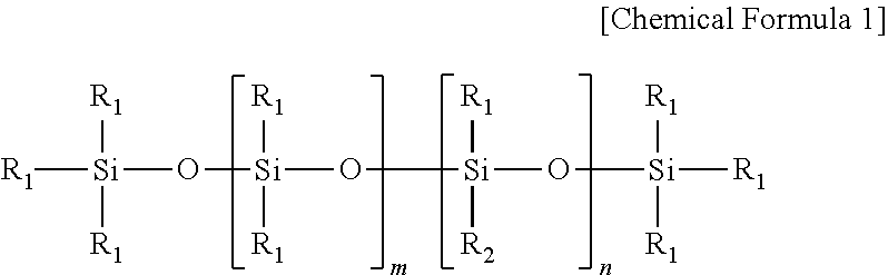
[R1][Si](O[Si](O[Si]([R1])([R2])O[Si]([R1])([R1])[R1])([R1])[R1])([R1])[R1]
